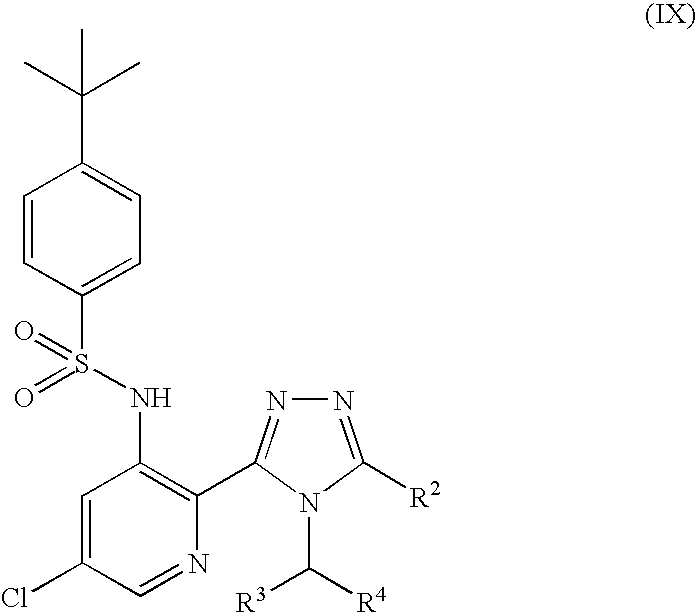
C(C1=CC=C(S(NC2=C(C3=NN=C([R2])N3C([R4])[R3])N=CC(Cl)=C2)(=O)=O)C=C1)(C)(C)C
